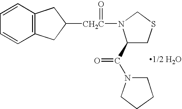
C1=CC2=C(C=C1)CC([CH2C](N1C(C(N3CCCC3)=O)CSC1)=O)C2
